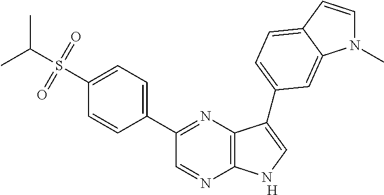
[H].C1(C2=NC3=C(N=C2)NC=C3C2=CC=C3C=CN(C)C3=C2)=CC=C(S(C(C)C)(=O)=O)C=C1
